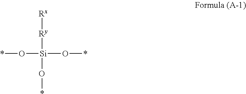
*O[Si](O*)([Ry][Rx])O*
